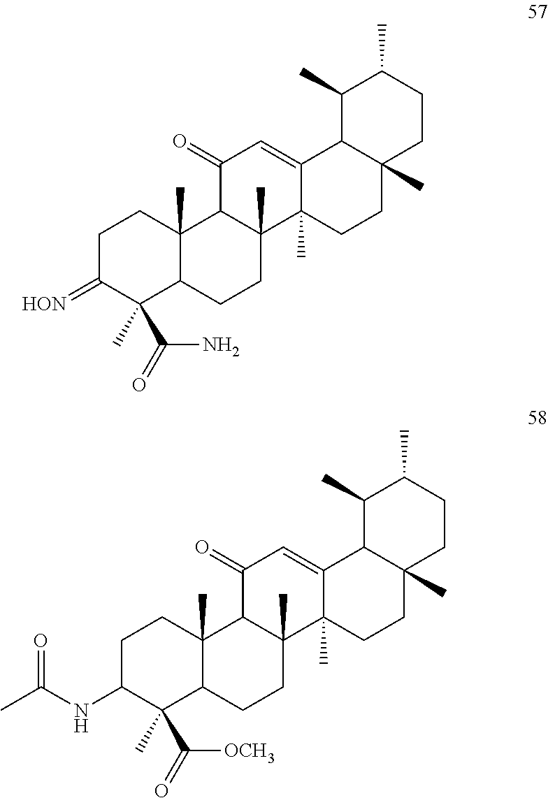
C1(=O)C2C(C)(C3(C)C(=C1)C1C(C)(CC3)CCC(C)C1C)CCC1C2(C)CCC(=[HON])C1(C)C(=O)N.C1(=O)C2C(C)(C3(C)C(=C1)C1C(C)(CC3)CCC(C)C1C)CCC1C2(C)CCC(NC(=O)C)C1(C)C(=O)[OCH3]
